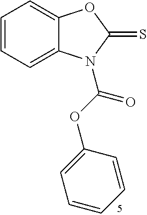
C1=CC=C2C(=C1)OC(=S)N2C(OC1=CC=CC=C1)=O
